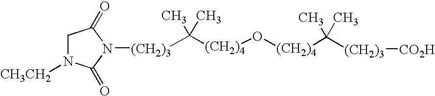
C([(CH2)4]O[(CH2)4]C([(CH2)3][CO2H])(C)C)(C)(C)[(CH2)3]N1C(=O)CN([CH3CH2])C1=O
